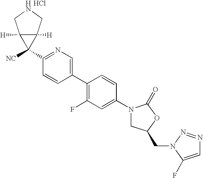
C1(N2CC(CN3N=NC=C3F)OC2=O)=CC(F)=C(C2=CN=C(C3([NC])C4([H])C3([H])CNC4)C=C2)C=C1.Cl
